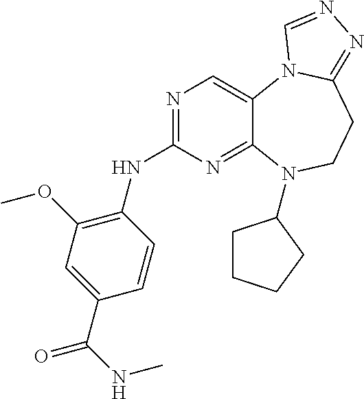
N1=C(NC2=C(OC)C=C(C(NC)=O)C=C2)N=C2C(=C1)N1C(=NN=C1)CCN2C1CCCC1
